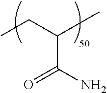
C(C)C(C)C(N)=O
